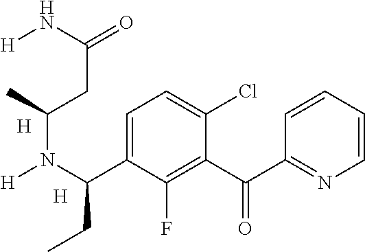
C1=CC=CC(C(C2=C(F)C(C(N([H])C(C)CC(=O)N[H])CC)=CC=C2Cl)=O)=N1.[H].[H]
